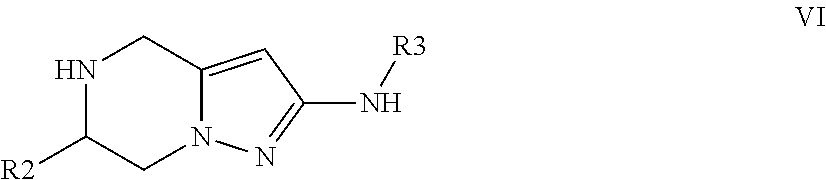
N1C([R2])CN2C(=CC(N[R3])=N2)C1
